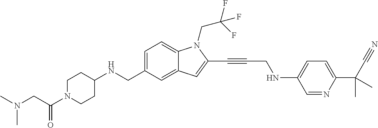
C1=C(CNC2CCN(C(CN(C)C)=O)CC2)C=C2C(=C1)N(CC(F)(F)F)C(C#CCNC1=CC=C(C(C#N)(C)C)N=C1)=C2
